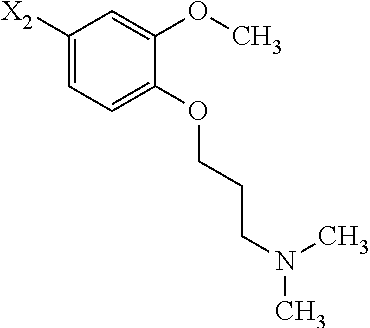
C1([X2])=CC=C(OCCCN(C)C)C(OC)=C1
